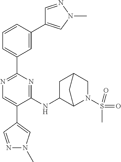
N1=C(C2=CC=CC(C3=CN(C)N=C3)=C2)N=C(NC2CC3CN(S(C)(=O)=O)C2C3)C(C2=CN(C)N=C2)=C1
